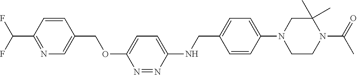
C1=CC(C(F)F)=NC=C1COC1=CC=C(NCC2=CC=C(N3CCN(C(C)=O)C(C)(C)C3)C=C2)N=N1
